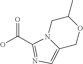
C1N2C(=CN=C2C(O)=O)COC1C
